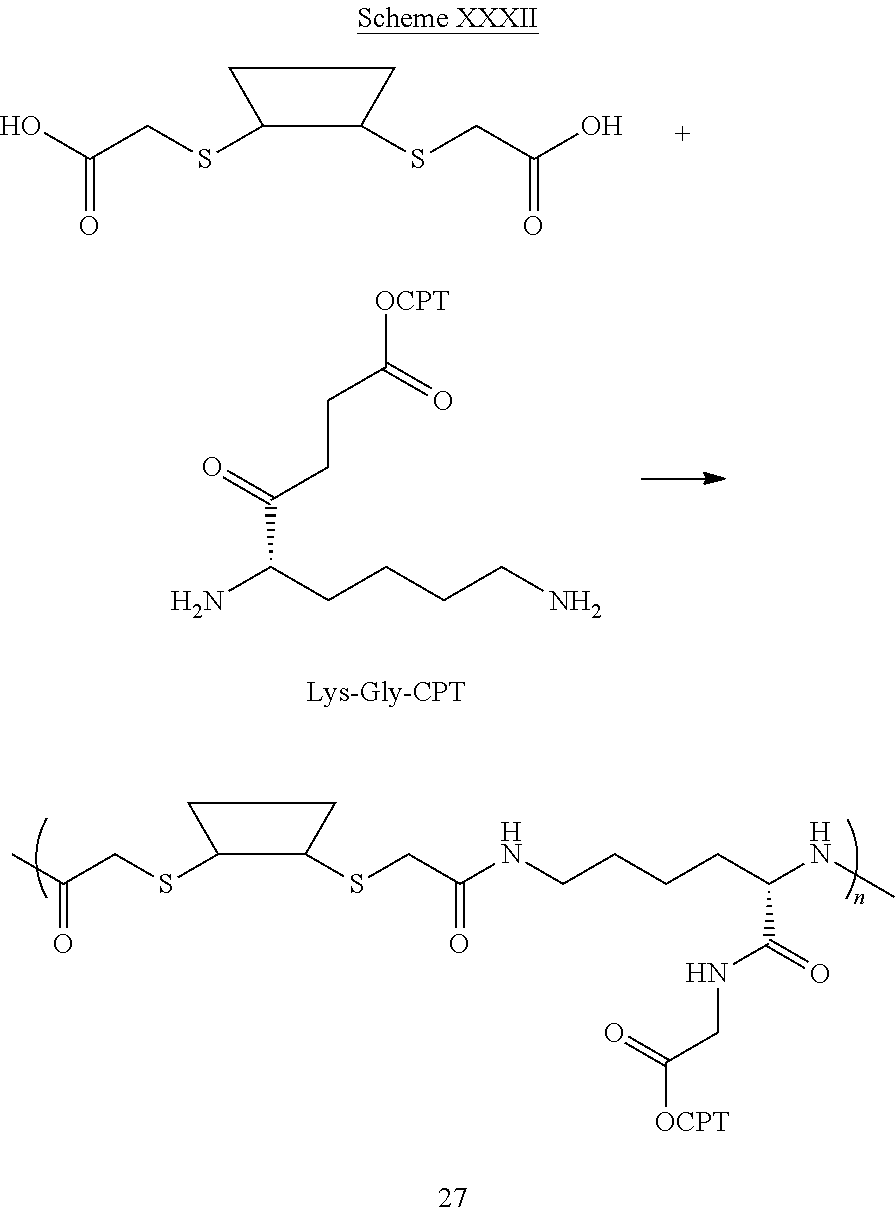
C1(SCC(O)=O)C(SCC(O)=O)CC1.NC(CCCCN)C(=O)CCC([OCPT])=O.C1(SCC(C)=O)C(SCC(NCCCCC(NC)C(=O)NCC([OCPT])=O)=O)CC1
